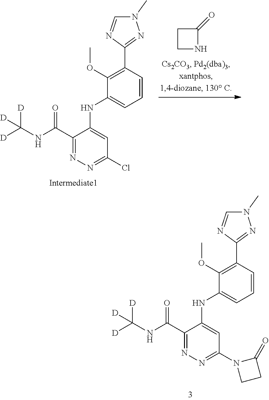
N1(C)C=NC(C2=C(OC)C(NC3=CC(N4CCC4=O)=NN=C3C(NC([D])([D])[D])=O)=CC=C2)=N1.N1(C)C=NC(C2=C(OC)C(NC3=CC(Cl)=NN=C3C(NC([D])([D])[D])=O)=CC=C2)=N1.C1(=O)CCN1
